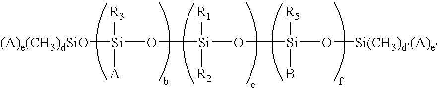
[(A)e(CH3)dSiO][Si]([R3])([A])O[Si](O[Si](O[Si(CH3)d(A)e])([R5])B)([R1])[R2]
